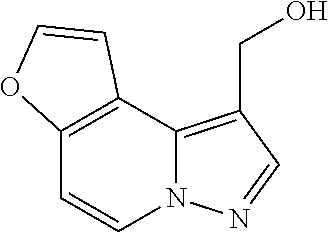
C12=C(C=CN3C1=C(CO)C=N3)OC=C2
